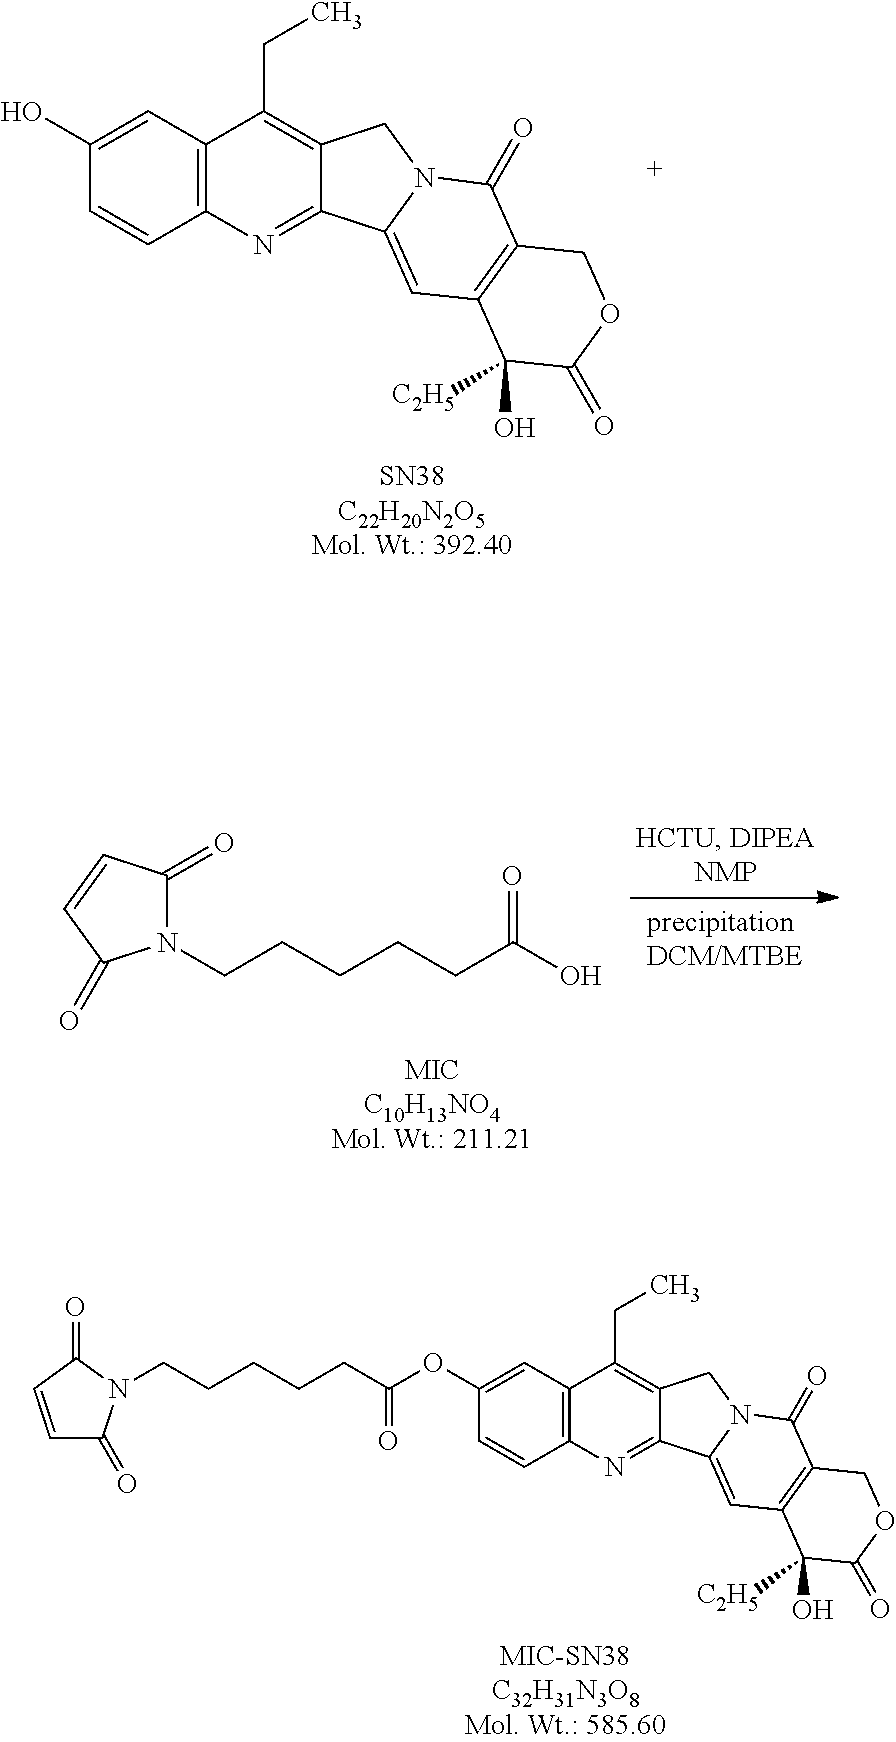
OC1=CC2=C(C=C1)N=C1C(=C2CC)CN2C1=CC1=C(C2=O)COC(=O)C1(O)[C2H5].C(C(OC1=CC2=C(C=C1)N=C1C(=C2CC)CN2C1=CC1=C(C2=O)COC(=O)C1(O)[C2H5])=O)CCCCN1C(=O)C=CC1=O.C(N1C(=O)C=CC1=O)CCCCC(O)=O
